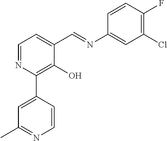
C1=NC(C2=CC(C)=NC=C2)=C(O)C(C=NC2=CC(Cl)=C(F)C=C2)=C1
